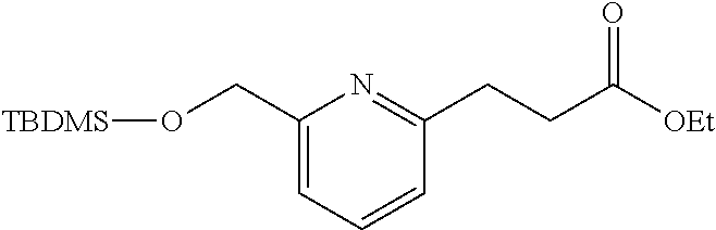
C1(CO[TBDMS])=CC=CC(CCC([OEt])=O)=N1
